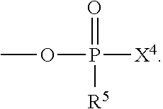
COP([X4])(=O)[R5]
